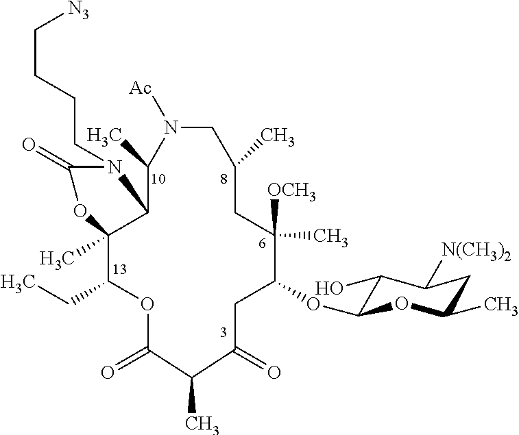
C(CCCN1C(=O)OC2(C)C(CC)OC(=O)C(C)C(=O)CC(OC3C(O)C([N(CH3)2])CC(C)O3)C([OCH3])(C)CC(C)CN([Ac])C(C)C12)[N3]
